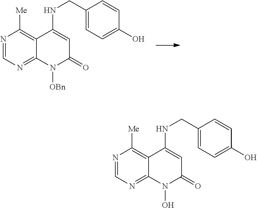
N1=CN=C2C(=C1[Me])C(NCC1=CC=C(O)C=C1)=CC(=O)N2[OBn].N1=CN=C2C(=C1[Me])C(NCC1=CC=C(O)C=C1)=CC(=O)N2O
